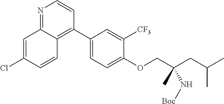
C1(C2=C3C(=NC=C2)C=C(Cl)C=C3)=CC=C(OCC(CC(C)C)(N[Boc])C)C([CF3])=C1
